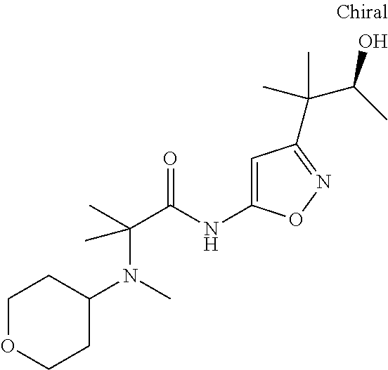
C(C)(C(=O)NC1=CC(C(C(C)O)(C)C)=NO1)(C)N(C1CCOCC1)C
